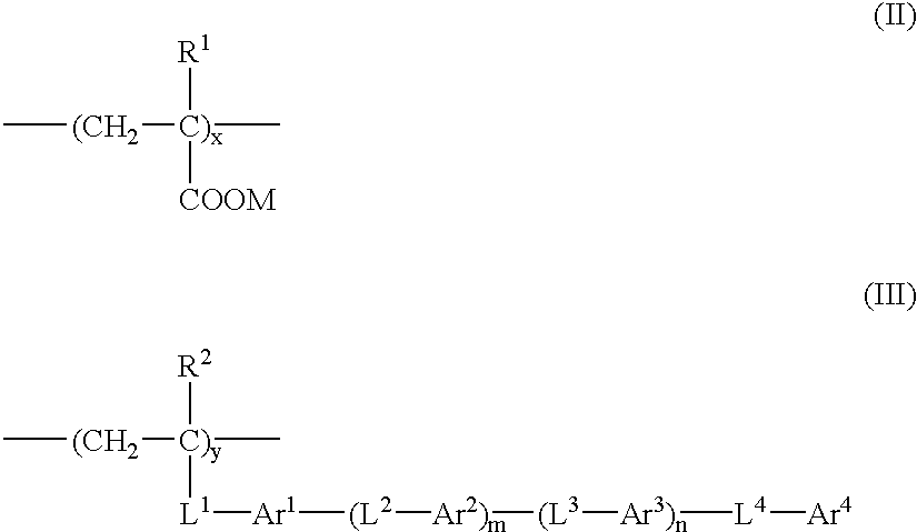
C[(CH2][C)x](C)([COOM])[R1].C[(CH2][C)y](C)([L1][Ar1][(L2][Ar2)m][(L3][Ar3)n][L4][Ar4])[R2]
